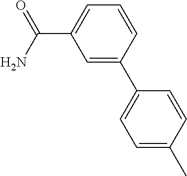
C1=C(C2=CC=C(C)C=C2)C=CC=C1C(N)=O
